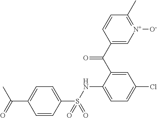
C1(C(C2=CC(Cl)=CC=C2NS(C2=CC=C(C(C)=O)C=C2)(=O)=O)=O)=C[N+]([O-])=C(C)C=C1
